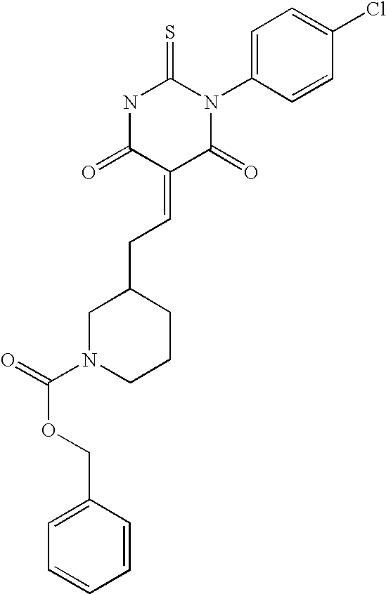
N1C(=O)C(=CCC2CN(C(=O)OCC3=CC=CC=C3)CCC2)C(=O)N(C2=CC=C(Cl)C=C2)C1=S
